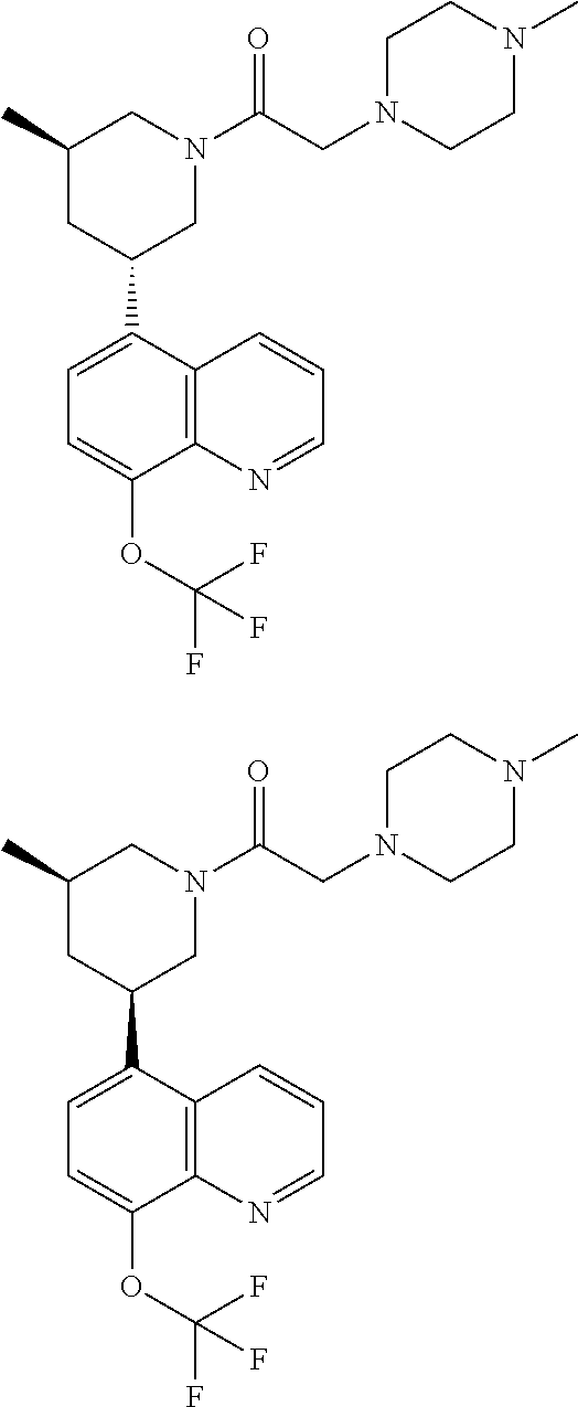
C1(OC(F)(F)F)=CC=C(C2CC(C)CN(C(CN3CCN(C)CC3)=O)C2)C2=C1N=CC=C2.C1(OC(F)(F)F)=CC=C(C2CC(C)CN(C(CN3CCN(C)CC3)=O)C2)C2=C1N=CC=C2
